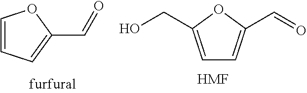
C1=CC=C(C=O)O1.C1=C(CO)OC(C=O)=C1.[HMF]
